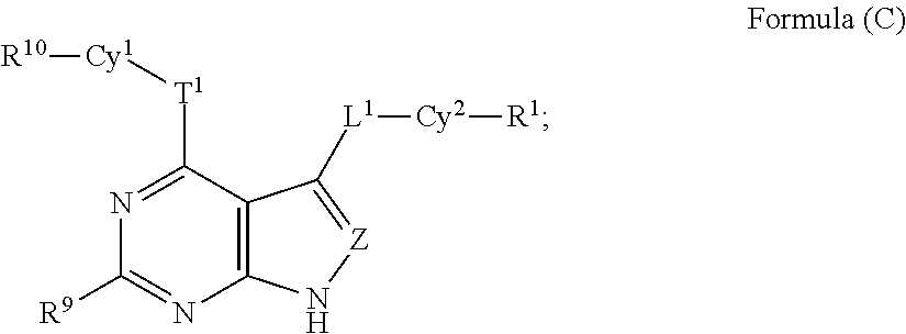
C12=C(C([T1][Cy1][R10])=NC([R9])=N1)C([L1][Cy2][R1])=[Z]N2
